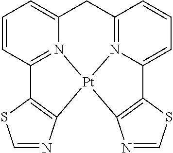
C1=CC2=N3C(=C1)CC1=N4C(=CC=C1)C1=C(N=CS1)[Pt]34C1=C2SC=N1
